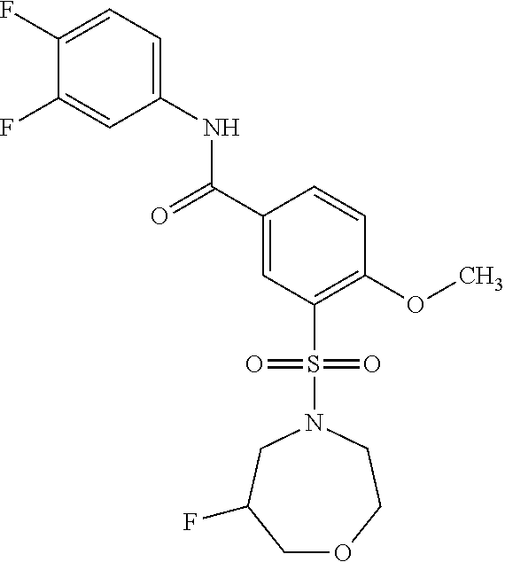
C1(F)=CC=C(NC(C2=CC(S(=O)(=O)N3CC(F)COCC3)=C(OC)C=C2)=O)C=C1F
